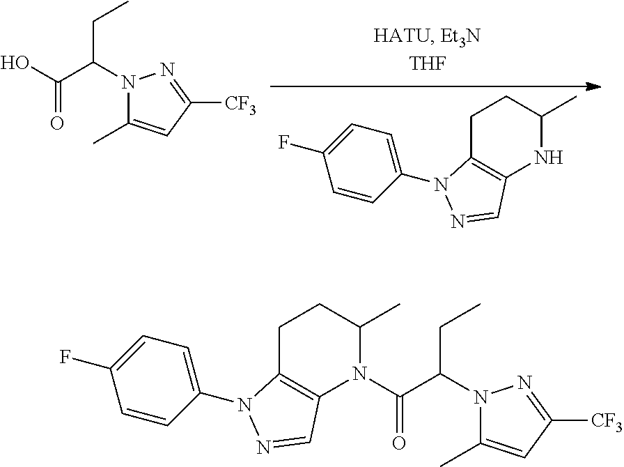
OC(=O)C(CC)N1C(C)=CC([CF3])=N1.C1=CC(N2C3=C(NC(C)CC3)C=N2)=CC=C1F.C1=CC(N2C3=C(C=N2)N(C(=O)C(CC)N2C(C)=CC([CF3])=N2)C(C)CC3)=CC=C1F
